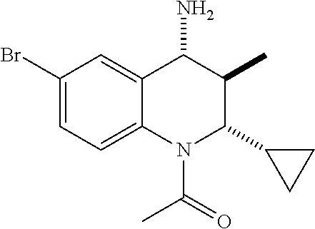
C1(Br)=CC=C2C(=C1)C(N)C(C)C(C1CC1)N2C(C)=O
